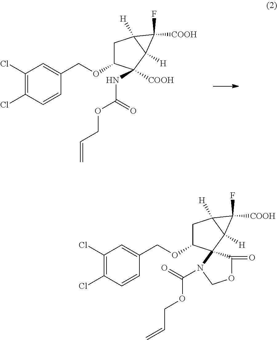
C1(Cl)=C(Cl)C=CC(COC2CC3([H])C([H])(C2([COOH])NC(OCC=C)=O)C3(F)[COOH])=C1.C1(Cl)=C(Cl)C=CC(COC2CC3([H])C([H])(C3(F)[COOH])C23C(=O)OCN3C(OCC=C)=O)=C1
